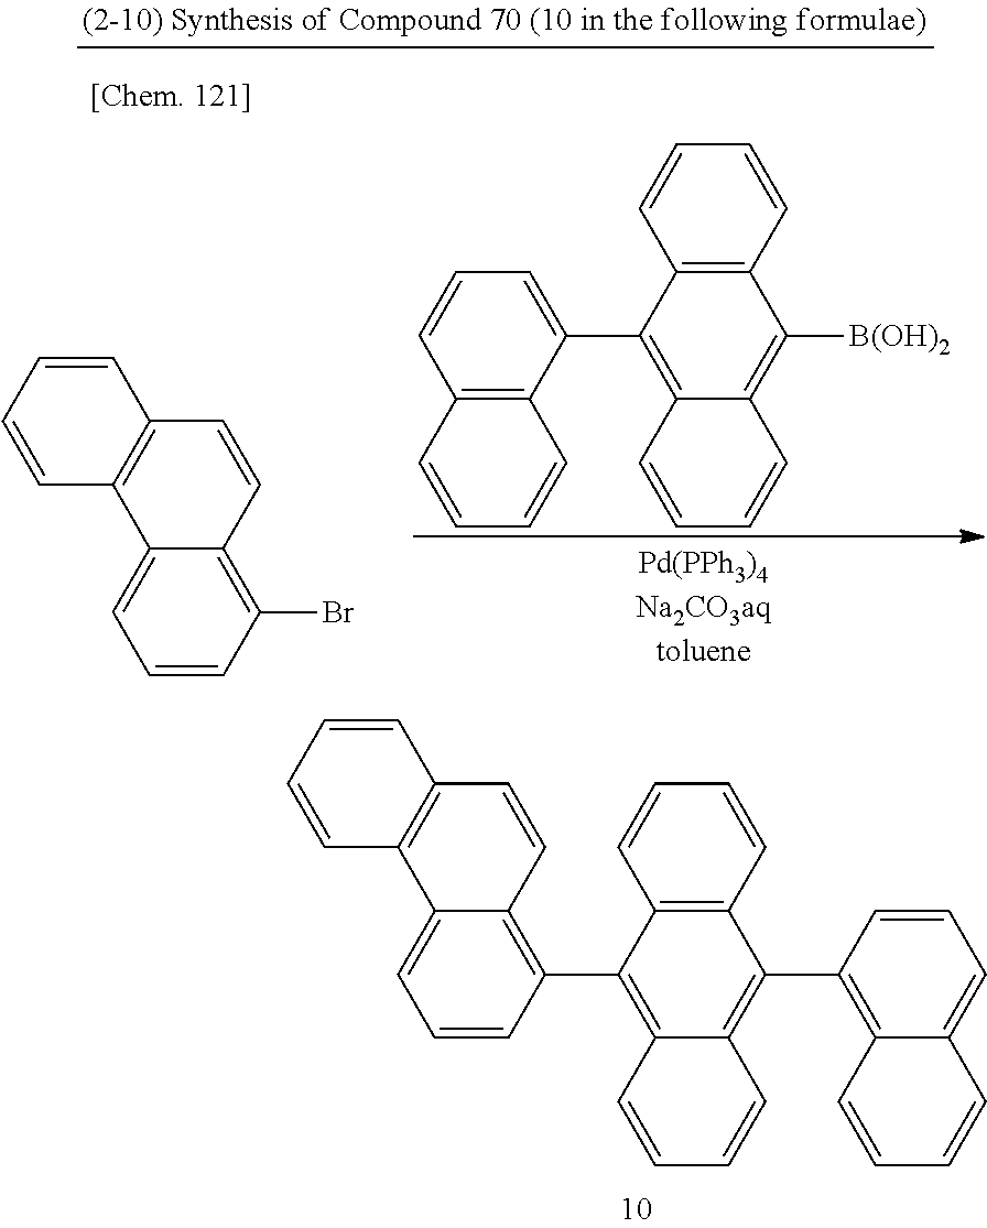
C12=CC=CC(Br)=C1C=CC1=C2C=CC=C1.C1(C2=C3C(=C([B(OH)2])C4=C2C=CC=C4)C=CC=C3)=CC=CC2=C1C=CC=C2.C12=C(C=CC=C1)C(C1=C3C(=CC=C1)C=CC=C3)=C1C(=C2C2=C3C(=CC=C2)C2=C(C=C3)C=CC=C2)C=CC=C1
